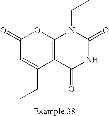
C12=C(C(=O)NC(=O)N1CC)C(CC)=CC(=O)O2
